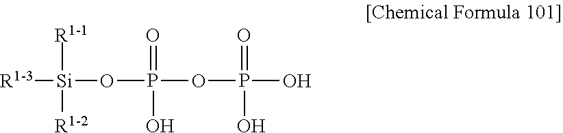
[R1-1][Si]([R1-3])(OP(=O)(O)OP(=O)(O)O)[R1-2]
